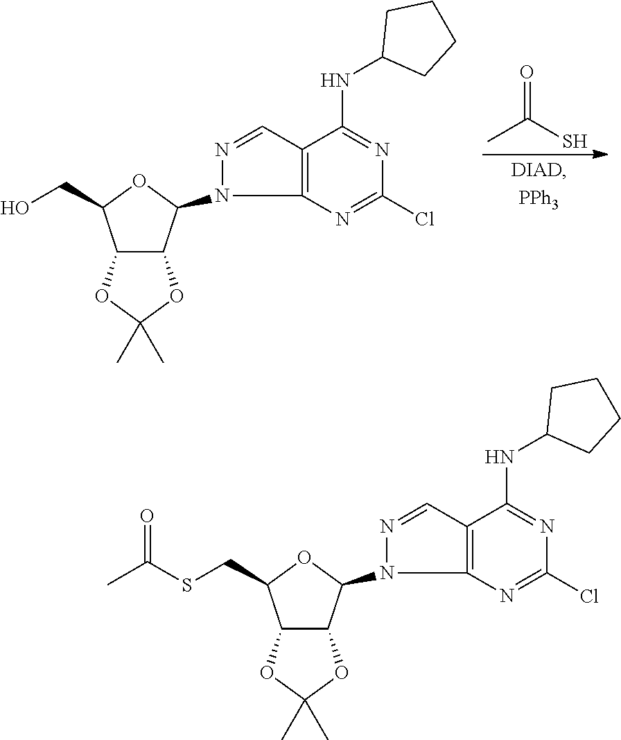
O=C(S)C.C12C(C(N3N=CC4=C3N=C(Cl)N=C4NC3CCCC3)OC1CO)OC(C)(C)O2.C12C(C(N3N=CC4=C3N=C(Cl)N=C4NC3CCCC3)OC1CSC(C)=O)OC(C)(C)O2
